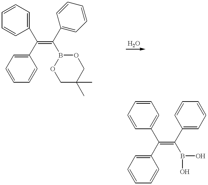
C(=C(B1OCC(C)(C)CO1)C1=CC=CC=C1)(C1=CC=CC=C1)C1=CC=CC=C1.C(=C(B(O)O)C1=CC=CC=C1)(C1=CC=CC=C1)C1=CC=CC=C1
